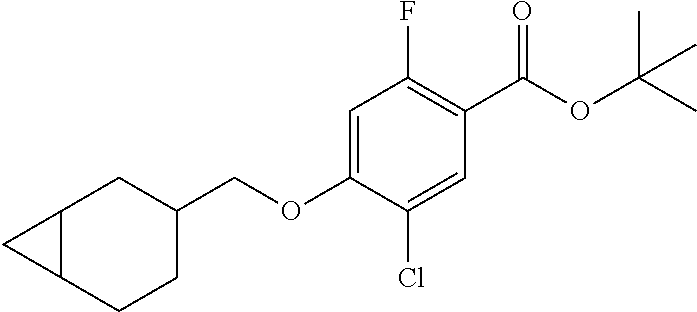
C1(F)=C(C(OC(C)(C)C)=O)C=C(Cl)C(OCC2CC3C(CC2)C3)=C1
